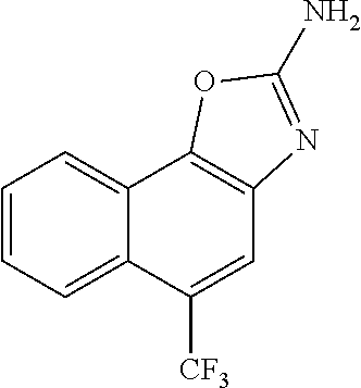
C12=CC=CC=C1C([CF3])=CC1=C2OC(N)=N1
